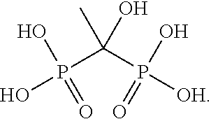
CC(O)(P(O)(O)=O)P(O)(=O)[OH]
